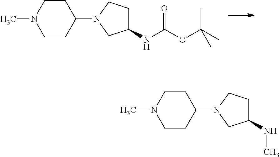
O=C(OC(C)(C)C)NC1CCN(C2CCN(C)CC2)C1.N(C1CCN(C2CCN(C)CC2)C1)C
